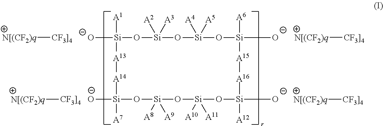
[O-][Si]1([A1])O[Si]([A2])([A3])O[Si]([A4])([A5])O[Si]([O-])([A6])[A15][A16][Si]([A12])([O-])O[Si]([A10])([A11])O[Si]([A8])([A9])O[Si]([O-])([A7])[A14][A13]1.[N[(CF2)q][CF3]4].[N[(CF2)q][CF3]4].[N[(CF2)q][CF3]4].[N[(CF2)q][CF3]4]
